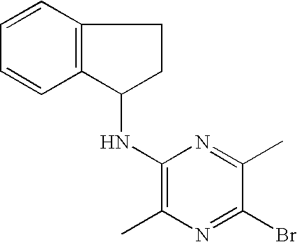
C1(NC2C3=C(CC2)C=CC=C3)=C(C)N=C(Br)C(C)=N1
